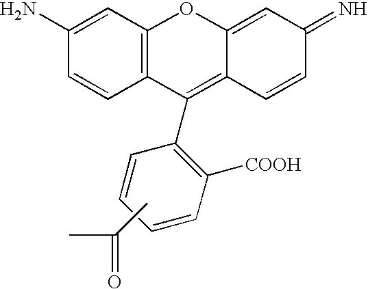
C1(N)=CC2=C(C=C1)C(C1=C([COOH])C=CC=C1)=C1C(=CC(=N)C=C1)O2.CC(C)=O
